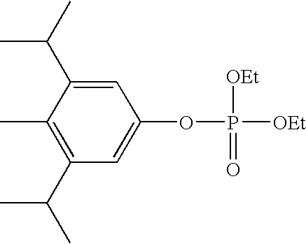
C1(C(C)C)=C(C)C(C(C)C)=CC(OP([OEt])([OEt])=O)=C1
